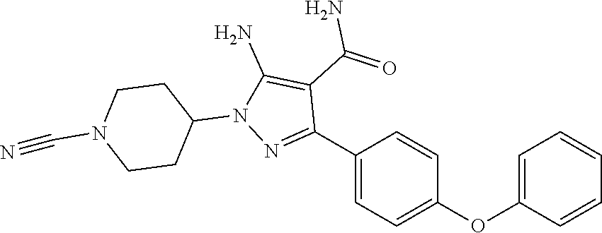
C1(C2=NN(C3CCN(C#N)CC3)C(N)=C2C(=O)N)=CC=C(OC2=CC=CC=C2)C=C1
